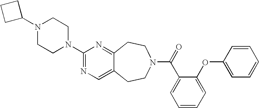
C1C(N2CCN(C3=NC=C4C(=N3)CCN(C(=O)C3=CC=CC=C3OC3=CC=CC=C3)CC4)CC2)CC1
